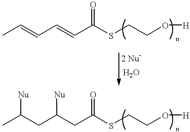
C(C=CC(SCCO[H])=O)=CC.C(C(CC(SCCO[H])=O)[Nu])C(C)[Nu]
